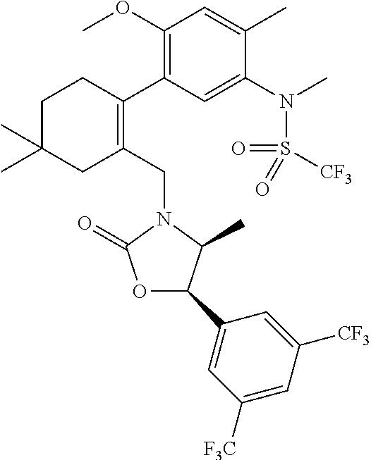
C1C(C)(C)CC(CN2C(=O)OC(C3=CC([F3C])=CC([CF3])=C3)C2C)=C(C2=C(OC)C=C(C)C(N(C)S(=O)(=O)[CF3])=C2)C1
